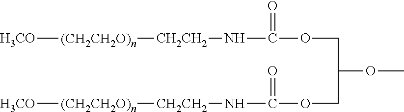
[H3CO][(CH2CH2O)n][CH2CH2]NC(=O)OCC(COC(N[CH2CH2][(CH2CH2O)n][H3CO])=O)OC
